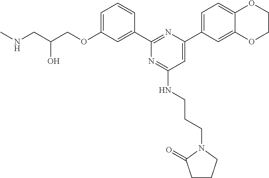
N(CC(COC1=CC=CC(C2=NC(C3=CC=C4C(=C3)OCCO4)=CC(NCCCN3C(=O)CCC3)=N2)=C1)O)C
